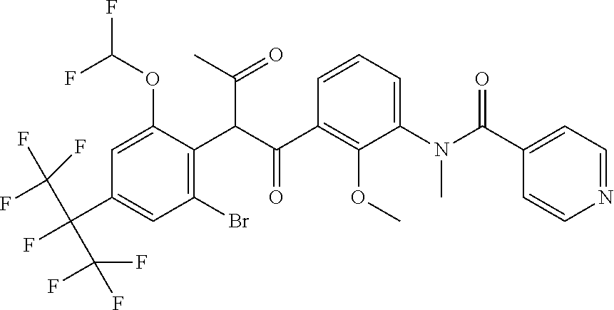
FC(OC1=CC(C(F)(C(F)(F)F)C(F)(F)F)=CC(Br)=C1C(C(C1=C(OC)C(N(C(C2=CC=NC=C2)=O)C)=CC=C1)=O)C(C)=O)F
